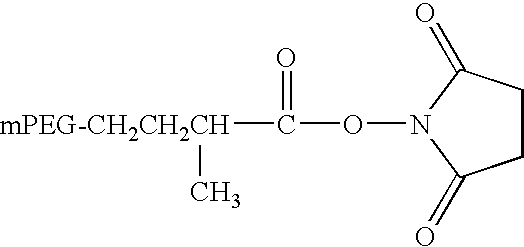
C([mPEG-CH2CH2CH]C)(=O)ON1C(=O)CCC1=O
